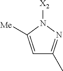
C1=C([Me])N([X2])N=C1C
